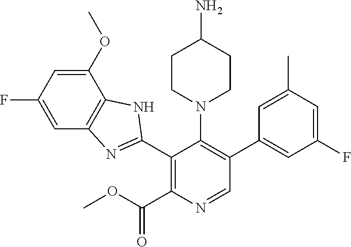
C1(F)=CC2=C(C(OC)=C1)NC(C1=C(C(OC)=O)N=CC(C3=CC(F)=CC(C)=C3)=C1N1CCC(N)CC1)=N2
